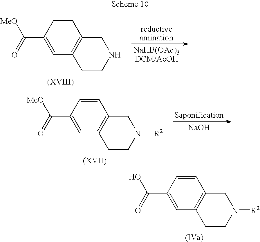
C12=C(C=C(C(O)=O)C=C1)CCN([R2])C2.C12=C(C=C(C([MeO])=O)C=C1)CCNC2.C12=C(C=C(C([MeO])=O)C=C1)CCN([R2])C2.[NaOH]
